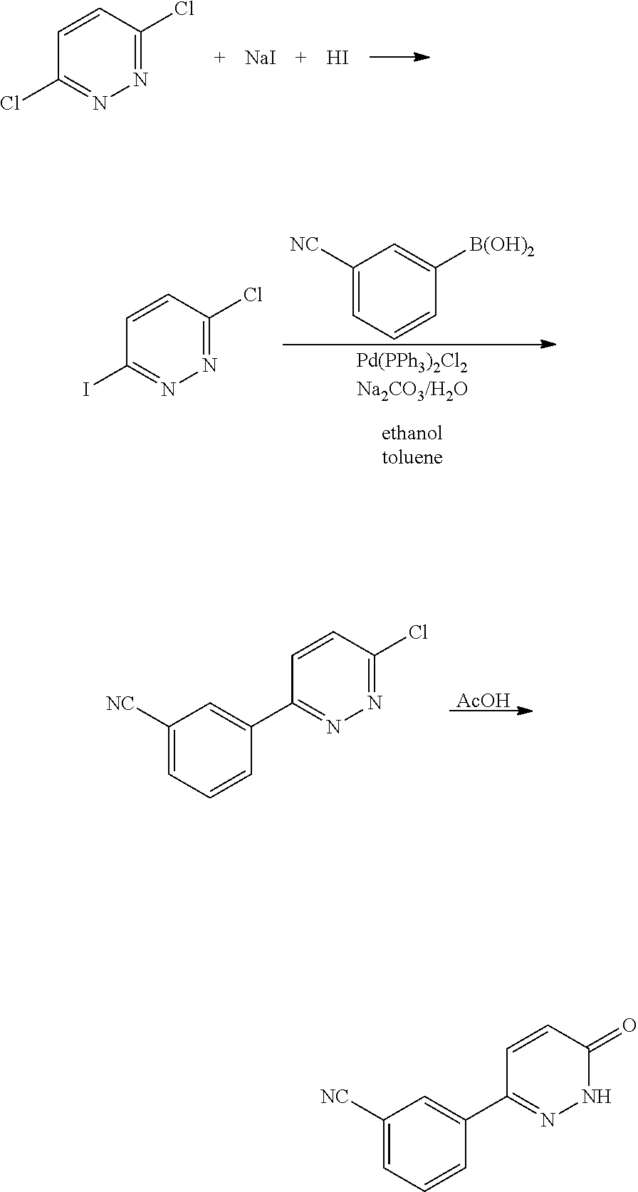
C1=CC(Cl)=NN=C1Cl.[NaI].I.C1([NC])=CC=CC([B(OH)2])=C1.C1=CC(Cl)=NN=C1I.C1([NC])=CC=CC(C2=NN=C(Cl)C=C2)=C1.[AcOH].C1([NC])=CC=CC(C2=NNC(=O)C=C2)=C1
